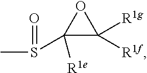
CS(C1([R1e])C([R1g])([R1f])O1)=O
